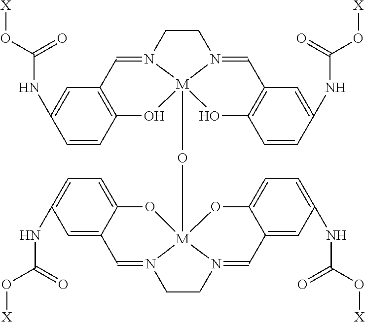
C1CN2=CC3=C(C=CC(NC(O[X])=O)=C3)O[M]23(O[M]245N(=CC6=CC(NC(O[X])=O)=CC=C6O2)CCN4=CC2=CC(NC(O[X])=O)=CC=C2O5)N1=CC1=C(C=CC(NC(O[X])=O)=C1)O3
